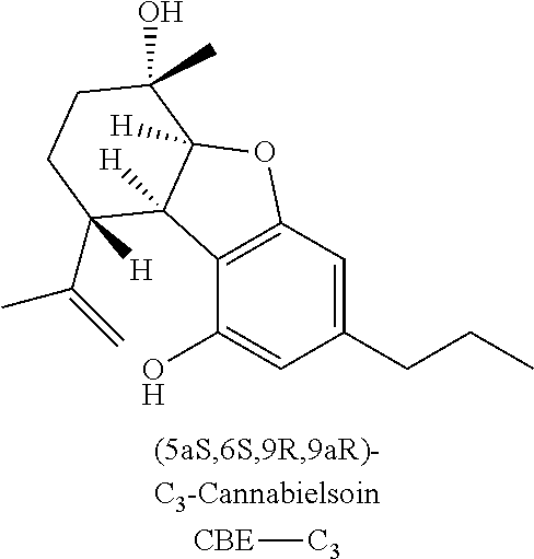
C12=C(C=C(CCC)C=C1O)OC1([H])C2([H])C(C(=C)C)([H])CCC1(O)C.[CBE][C3]
